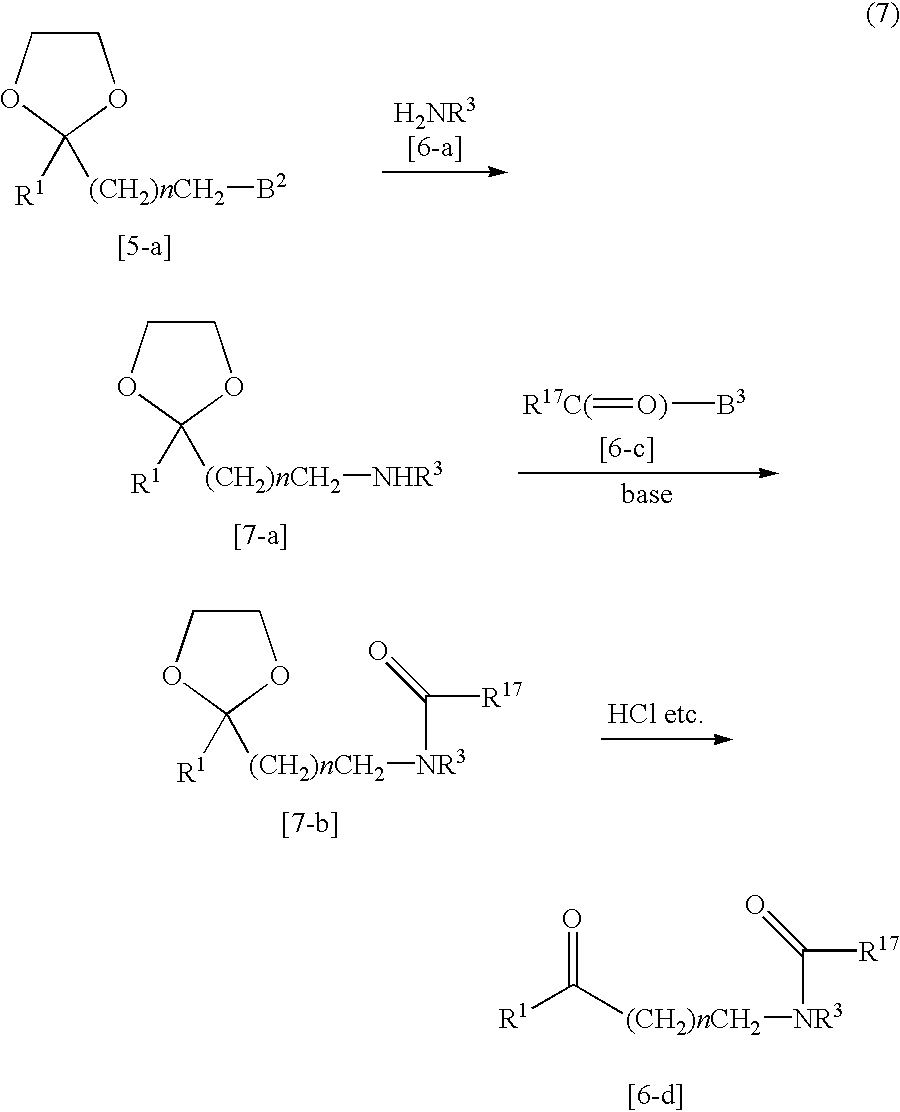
[R1]C([(CH2)nCH2][NR3]C([R17])=O)=O.[R1]C1([(CH2)nCH2][B2])OCCO1.[R1]C1([(CH2)nCH2][NHR3])OCCO1.[R17C(]=[O)][B3].[R1]C1([(CH2)nCH2][NR3]C([R17])=O)OCCO1
